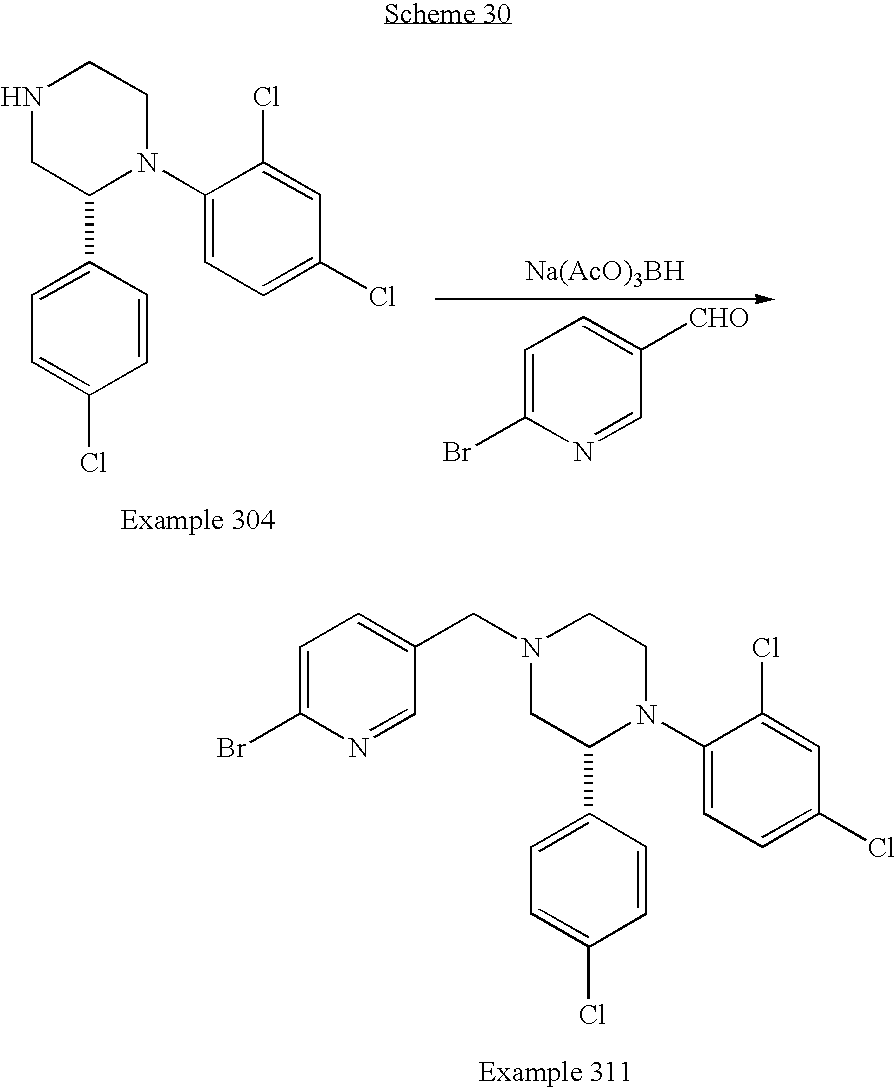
C1(N2CCN(CC3=CC=C(Br)N=C3)CC2C2=CC=C(Cl)C=C2)=CC=C(Cl)C=C1Cl.[Na(AcO)3BH].C1=C(Br)N=CC([CHO])=C1.C1(N2CCNCC2C2=CC=C(Cl)C=C2)=CC=C(Cl)C=C1Cl
